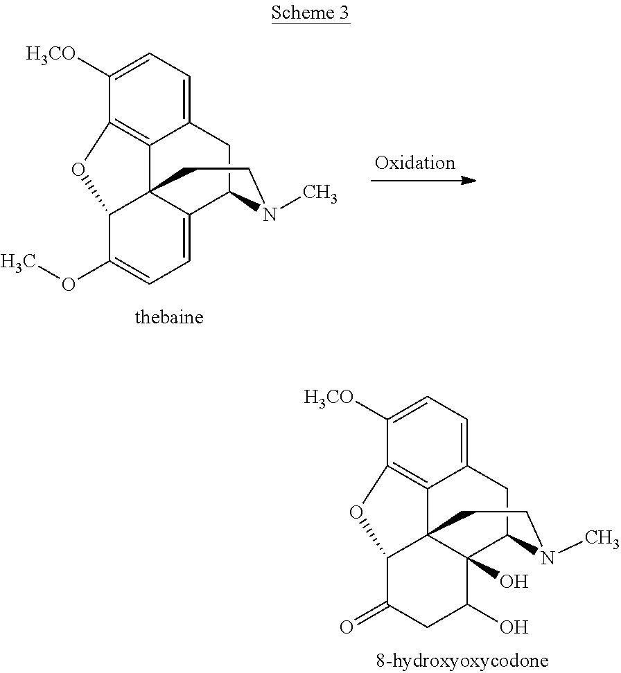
C12=CC=C([H3CO])C3=C1C14C(=CC=C(OC)C1O3)C(C2)N(C)CC4.C12=CC=C([H3CO])C3=C1C14C(O)(C(C2)N(C)CC1)C(O)CC(=O)C4O3
